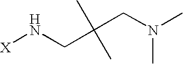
[X]NCC(CN(C)C)(C)C
